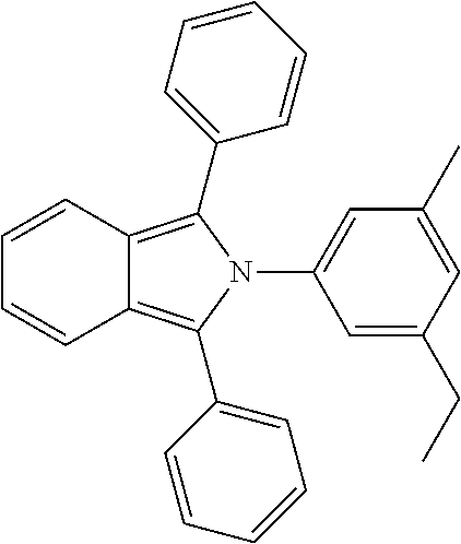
C12=C(C3=CC=CC=C3)N(C3=CC(C)=CC(CC)=C3)C(C3=CC=CC=C3)=C1C=CC=C2
